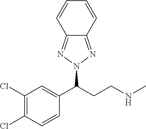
C1(C(CCNC)N2N=C3C(=N2)C=CC=C3)=CC(Cl)=C(Cl)C=C1
